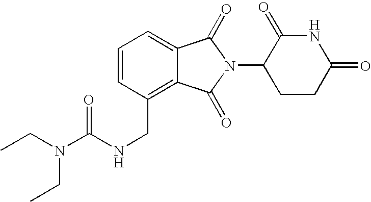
C1=C2C(=C(CNC(N(CC)CC)=O)C=C1)C(=O)N(C1CCC(=O)NC1=O)C2=O
